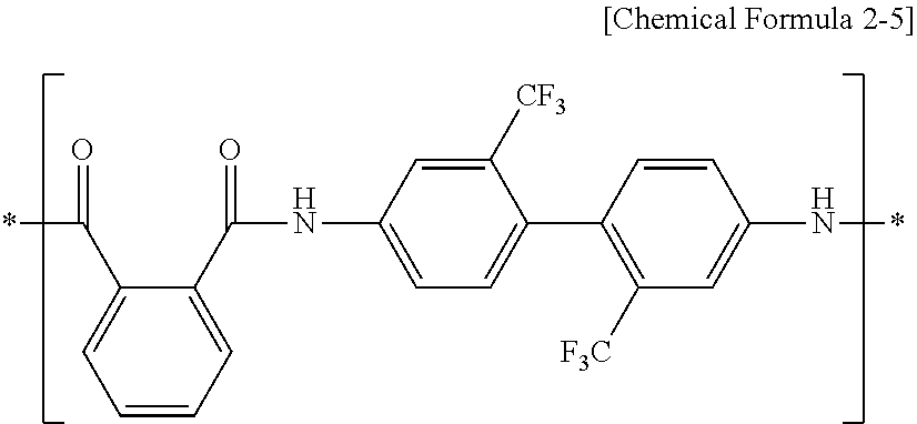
C1(C(NC2=CC=C(C3=C([F3C])C=C(N*)C=C3)C([CF3])=C2)=O)=CC=CC=C1C(=O)*
